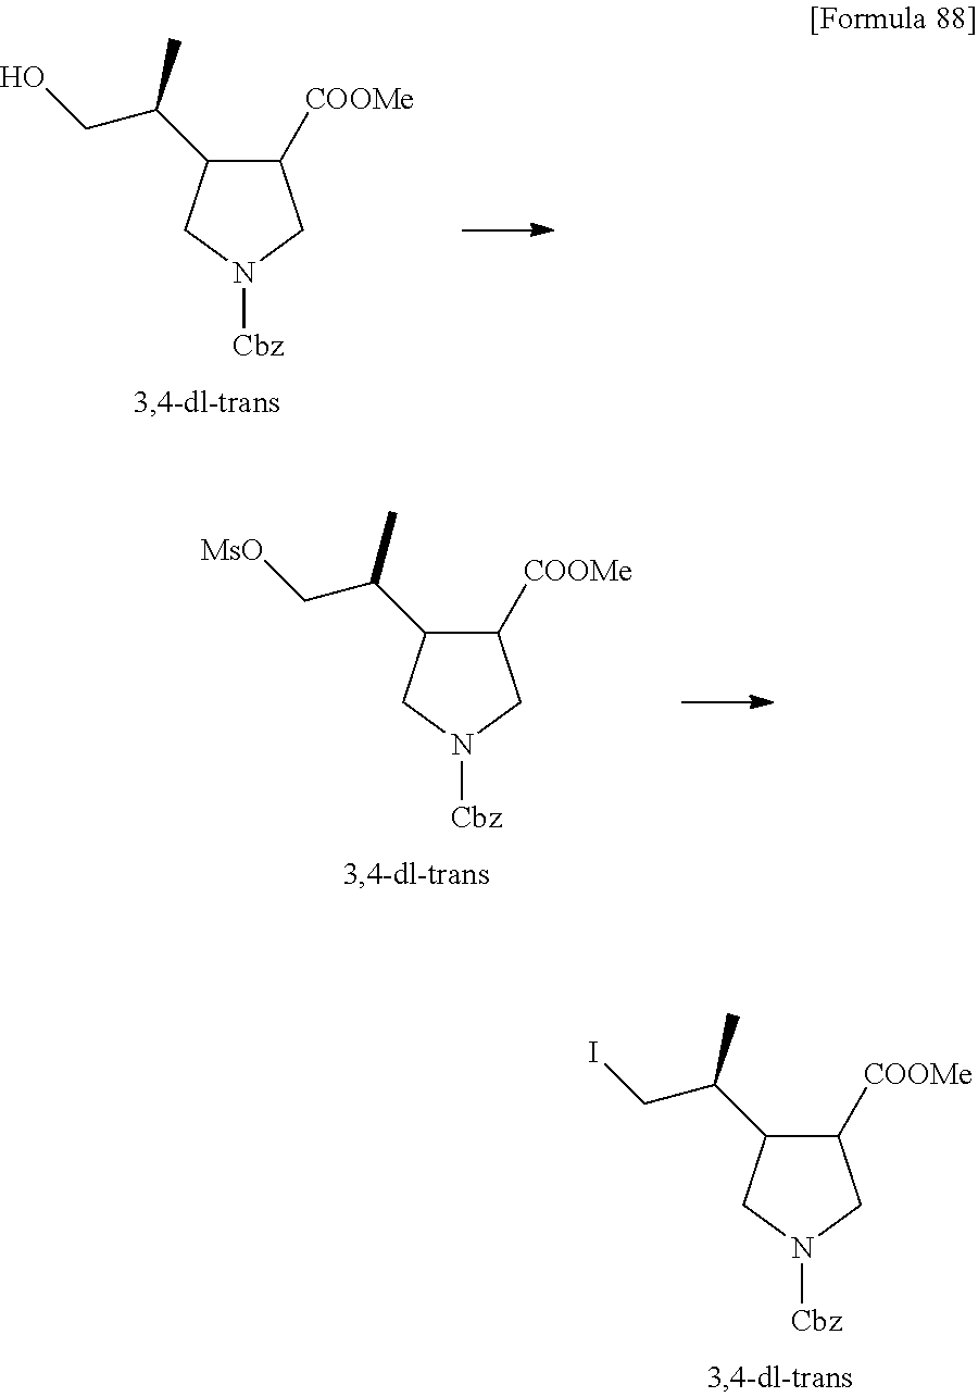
C1([COOMe])C(C(C)CO)CN([Cbz])C1.C1([COOMe])C(C(C)C[MsO])CN([Cbz])C1.C1([COOMe])C(C(C)CI)CN([Cbz])C1
